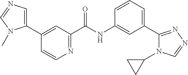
C1(C2=CC(C(NC3=CC(C4=NN=CN4C4CC4)=CC=C3)=O)=NC=C2)=CN=CN1C
